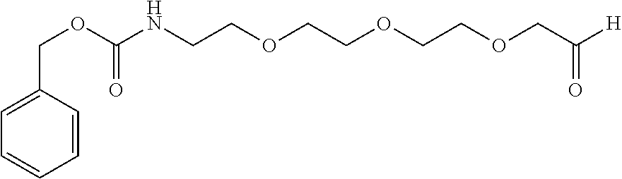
O(C(NCCOCCOCCOCC([H])=O)=O)CC1=CC=CC=C1
